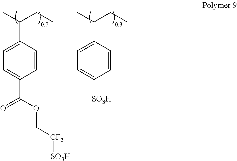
C1=C(C(C)CC)C=CC(C(OC[CF2][SO3H])=O)=C1.C1=C(C(C)CC)C=CC([SO3H])=C1
